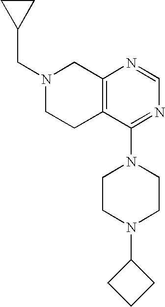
C(N1CCC2=C(C1)N=CN=C2N1CCN(C2CCC2)CC1)C1CC1
